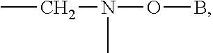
CCN(OB)C
